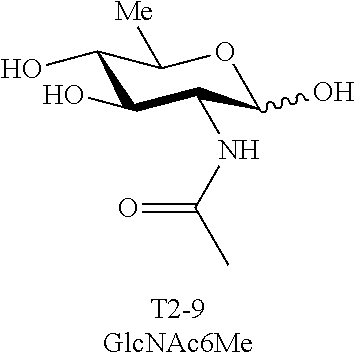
C1(O)C(O)C(NC(C)=O)C(O)OC1[Me]
